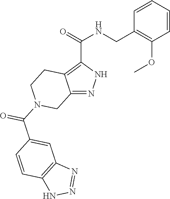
C12=NNC(C(=O)NCC3=C(OC)C=CC=C3)=C1CCN(C(C1=CC3=C(C=C1)NN=N3)=O)C2
